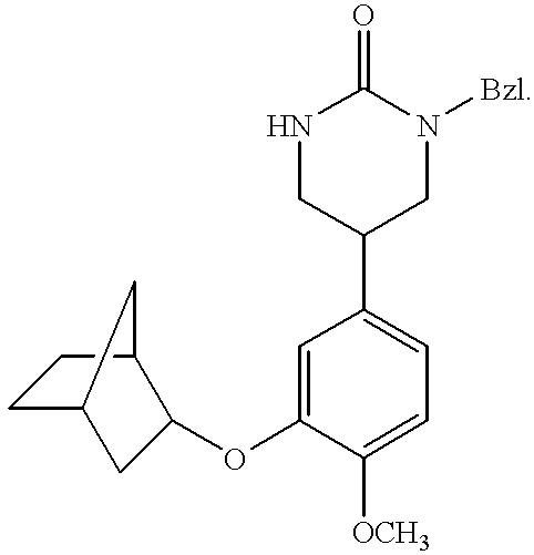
N1([Bzl])CC(C2=CC=C([OCH3])C(OC3C4CCC(C4)C3)=C2)CNC1=O
